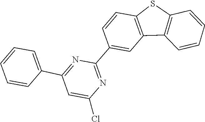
C1=CC(C2=NC(C3=CC4=C(C=C3)SC3=C4C=CC=C3)=NC(Cl)=C2)=CC=C1
